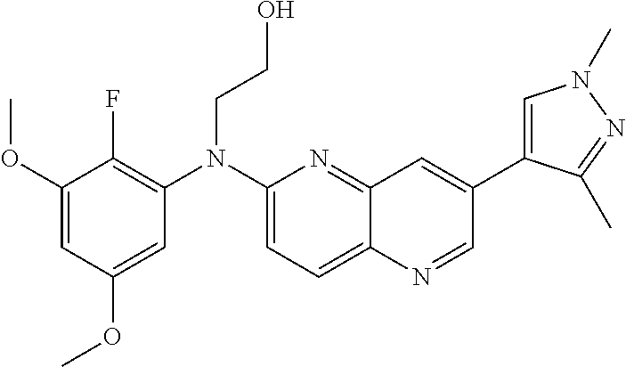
C1=C(OC)C=C(OC)C(F)=C1N(C1=CC=C2C(=N1)C=C(C1=CN(C)N=C1C)C=N2)CCO
